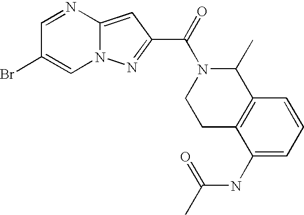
N12C(=CC(C(=O)N3CCC4=C(C3C)C=CC=C4NC(C)=O)=N1)N=CC(Br)=C2
